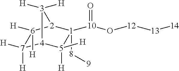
[1]1([10](O[12][13][14])=O)([8][9])[2]2[6]([H])([H])[7]([H])([H])[4]([5]1([H])[H])[3]2([H])[H]
